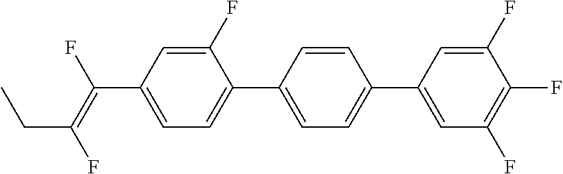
C1(F)=CC(C(=C(F)CC)F)=CC=C1C1=CC=C(C2=CC(F)=C(F)C(F)=C2)C=C1
